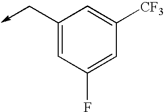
C1(C->C)=CC(F)=CC([CF3])=C1
